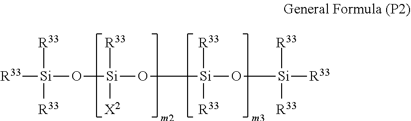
[R33][Si]([R33])([R33])O[Si]([R33])([X2])O[Si]([R33])([R33])O[Si]([R33])([R33])[R33]
